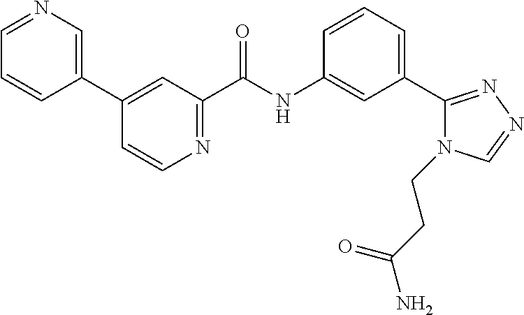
C1=CC(C2=CC(C(NC3=CC(C4=NN=CN4CCC(N)=O)=CC=C3)=O)=NC=C2)=CN=C1
